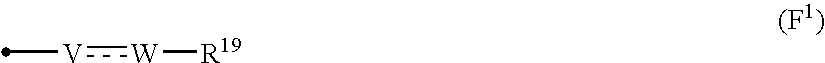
[V](:[W][R19])C
